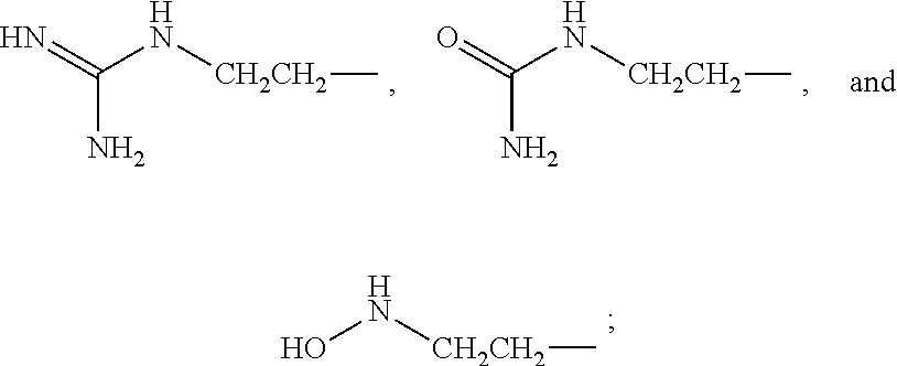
ON[CH2CH2]C.N=C(N[CH2CH2]C)N.O=C(N[CH2CH2]C)N
